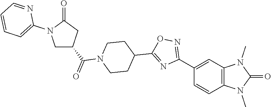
C1=CC2=C(C=C1C1=NOC(C3CCN(C(C4CN(C5=CC=CC=N5)C(=O)C4)=O)CC3)=N1)N(C)C(=O)N2C
